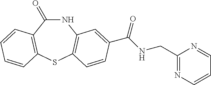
C1(=O)NC2=C(SC3=C1C=CC=C3)C=CC(C(NCC1=NC=CC=N1)=O)=C2
